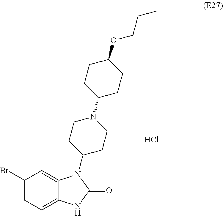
C1(Br)=CC=C2C(=C1)N(C1CCN(C3CCC(OCCC)CC3)CC1)C(=O)N2.Cl
